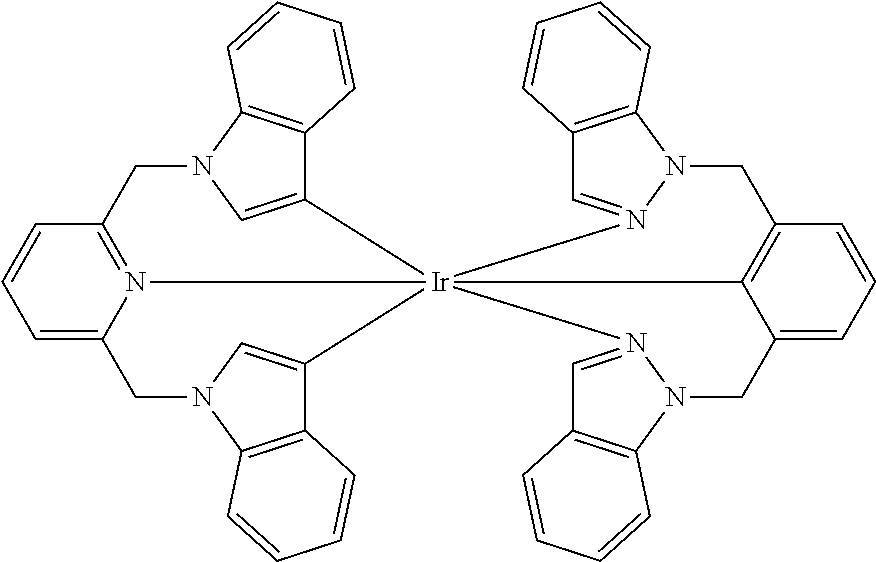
C1=C2N3=C(C=C1)CN1C=C(C4=C1C=CC=C4)[Ir]314(C3=C(C=CC=C3CN3N1=CC1=C3C=CC=C1)CN1C3=C(C=N14)C=CC=C3)C1=CN(C2)C2=C1C=CC=C2
